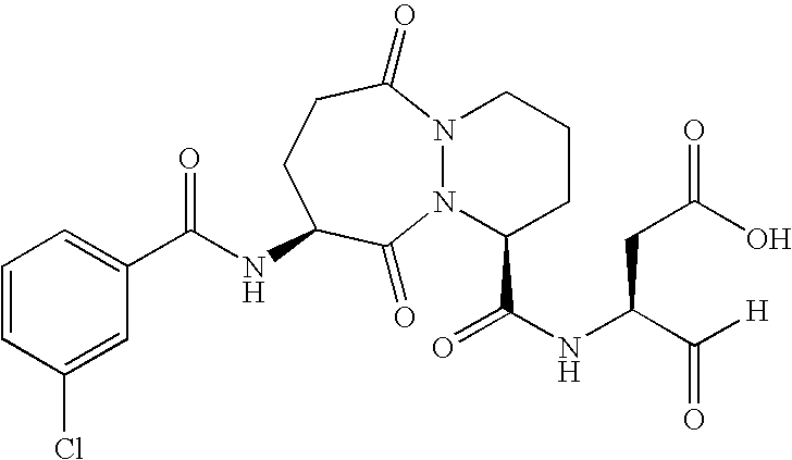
C(NC1CCC(=O)N2N(C1=O)C(C(NC(C([H])=O)CC(O)=O)=O)CCC2)(=O)C1=CC=CC(Cl)=C1
